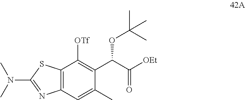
[OTf]C1=C(C(C([OEt])=O)OC(C)(C)C)C(C)=CC2=C1SC(N(C)C)=N2
